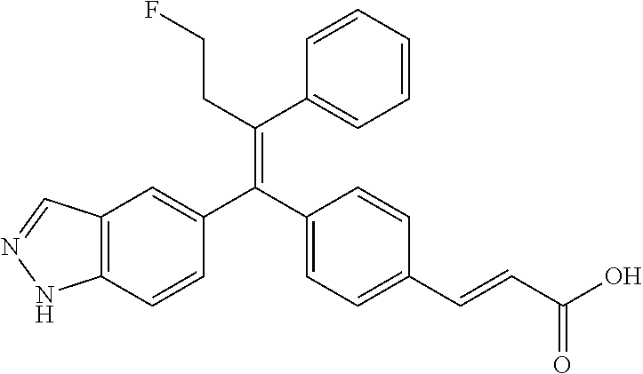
C12=C(C=CC(C(C3=CC=C(C=CC(O)=O)C=C3)=C(CCF)C3=CC=CC=C3)=C1)NN=C2
